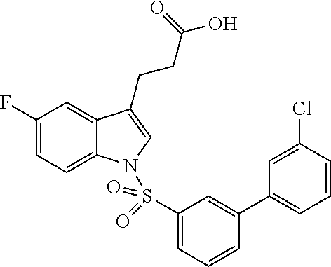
C1(F)=CC=C2C(=C1)C(CCC(O)=O)=CN2S(C1=CC=CC(C2=CC=CC(Cl)=C2)=C1)(=O)=O
